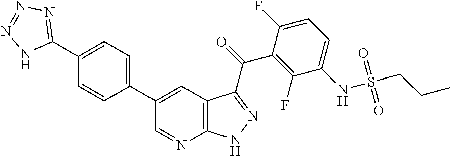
C1(C2=NN=NN2)=CC=C(C2=CC3=C(N=C2)NN=C3C(C2=C(F)C(NS(CCC)(=O)=O)=CC=C2F)=O)C=C1
